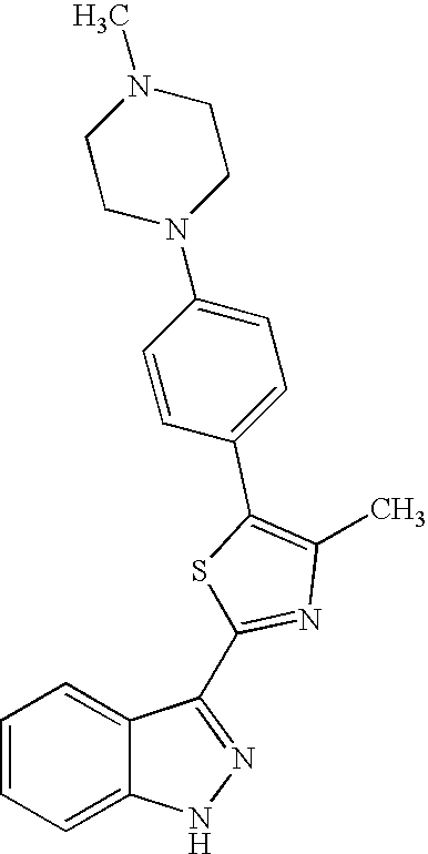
C1=CC=C2C(=C1)NN=C2C1=NC(C)=C(C2=CC=C(N3CCN(C)CC3)C=C2)S1
